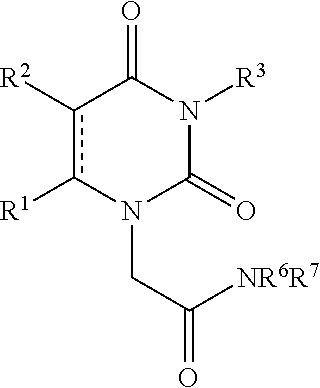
c1([R2])c([R1])N(CC(=O)[NR6R7])C(=O)N([R3])C1=O
